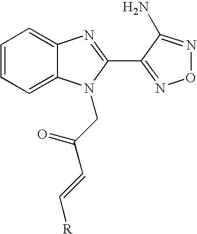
C1=CC=C2C(=C1)N=C(C1=NON=C1N)N2CC(=O)C=C[R]
